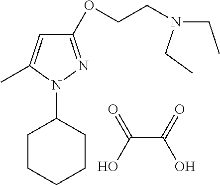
OC(=O)C(O)=O.C1CCCCC1N1N=C(OCCN(CC)CC)C=C1C
